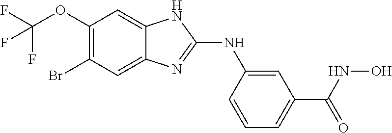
C1(OC(F)(F)F)=C(Br)C=C2C(=C1)NC(NC1=CC(C(=O)NO)=CC=C1)=N2
